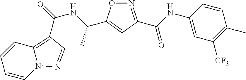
O1N=C(C(NC2=CC([CF3])=C(C)C=C2)=O)C=C1C(NC(C1=C2N(C=CC=C2)N=C1)=O)C
